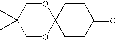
C1CC2(CCC1=O)OCC(C)(C)CO2
